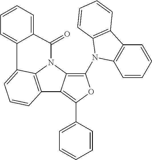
C1=CC=C2C(=C1)C1=CC=CC3=C1N(C1=C(N4C5=C(C=CC=C5)C5=C4C=CC=C5)OC(C4=CC=CC=C4)=C31)C2=O
